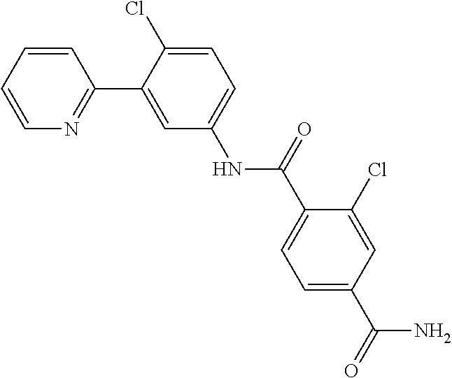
C1=C(Cl)C(C2=NC=CC=C2)=CC(NC(C2=CC=C(C(N)=O)C=C2Cl)=O)=C1
